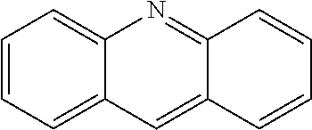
C1=CC=C2C(=C1)N=C1C(=C2)C=CC=C1
